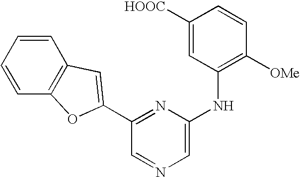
C1([HOOC])=CC(NC2=CN=CC(C3=CC4=C(C=CC=C4)O3)=N2)=C([OMe])C=C1
